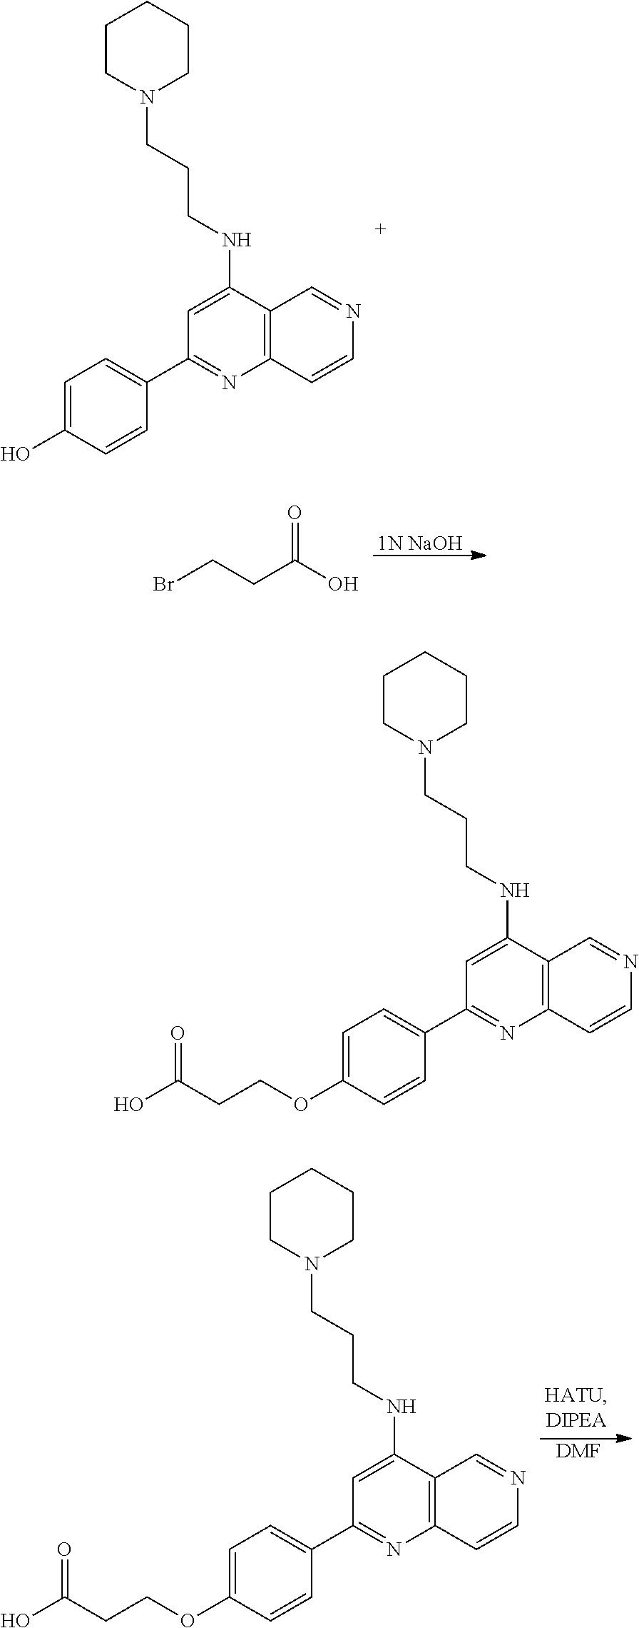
C1=C(O)C=CC(C2=NC3=C(C(NCCCN4CCCCC4)=C2)C=NC=C3)=C1.[1N NaOH].BrCCC(O)=O.[DMF].C1=C(OCCC(O)=O)C=CC(C2=NC3=C(C(NCCCN4CCCCC4)=C2)C=NC=C3)=C1.C1=C(OCCC(O)=O)C=CC(C2=NC3=C(C(NCCCN4CCCCC4)=C2)C=NC=C3)=C1
